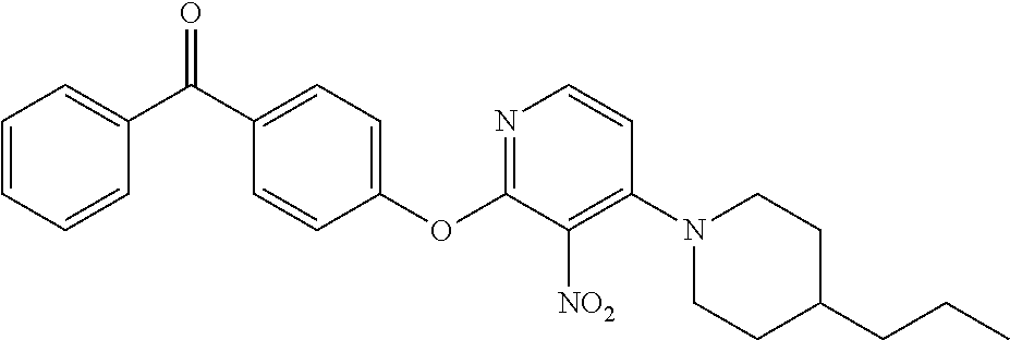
C1(OC2=NC=CC(N3CCC(CCC)CC3)=C2[NO2])=CC=C(C(C2=CC=CC=C2)=O)C=C1
